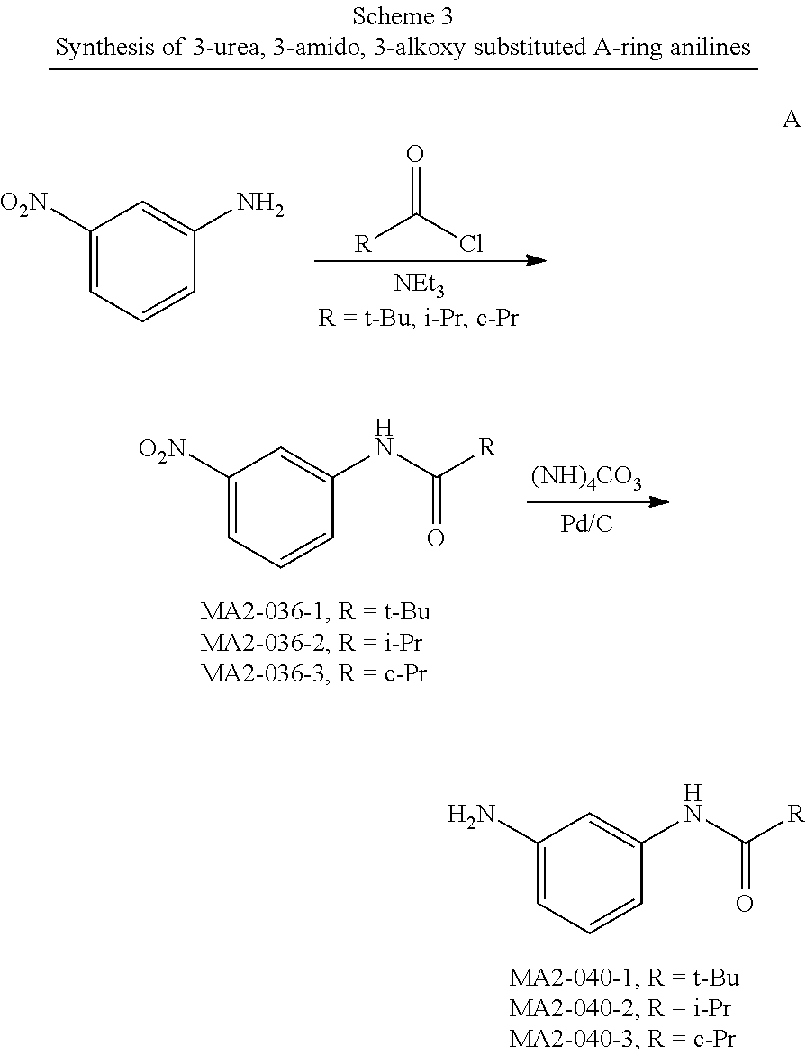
C1([O2N])=CC=CC(NC([R])=O)=C1.[(NH)4CO3].C1(N)=CC=CC(NC([R])=O)=C1.[R]C(Cl)=O.C1([O2N])=CC=CC(N)=C1.[A]
